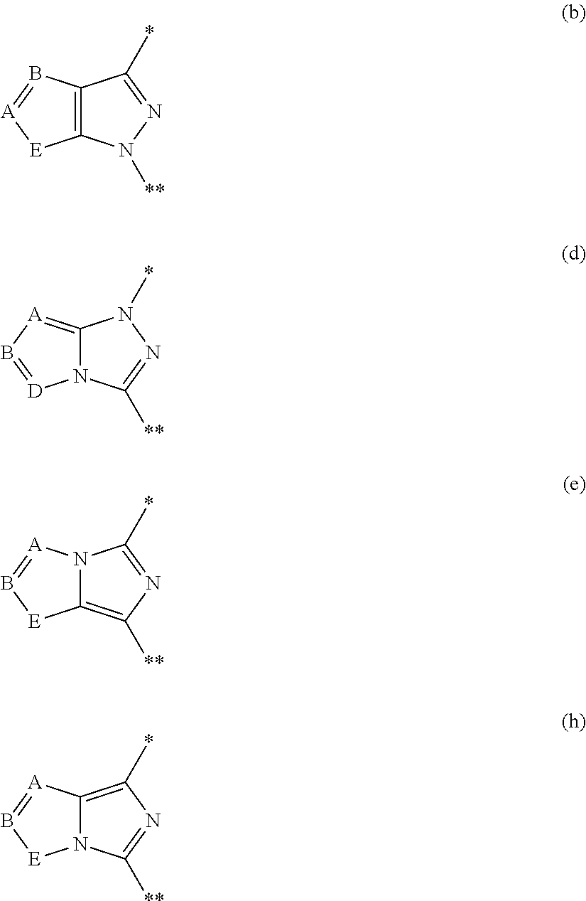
C12=C(B=[A][E]1)C(*)=NN2[**].N12C(=[A]B=[D]1)N(*)N=C2[**].C12=C([**])N=C(*)N1[A]=B[E]2.N12C(=C(*)N=C1[**])[A]=B[E]2
